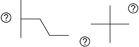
C(CCC)(C)C.CC(C)(C)C
